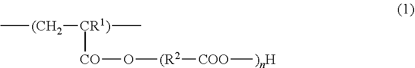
C[(CH2][CR1)](C)[CO]O[(R2][COO][)nH]
